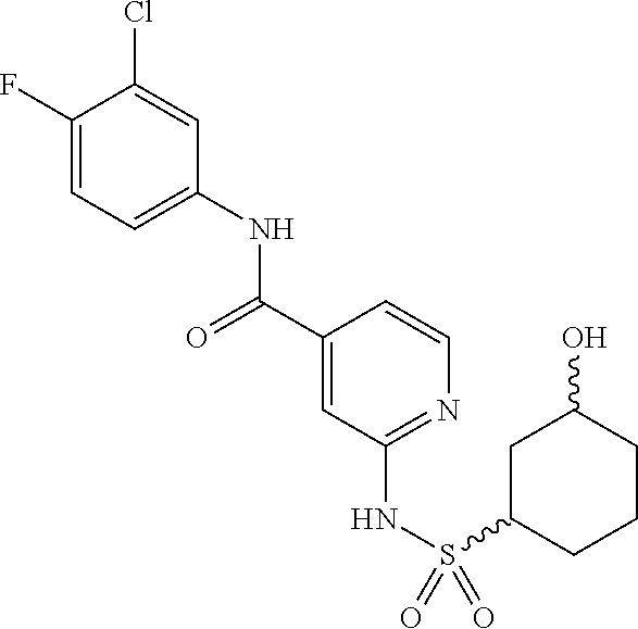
C1(F)=CC=C(NC(C2=CC(NS(=O)(=O)C3CCCC(O)C3)=NC=C2)=O)C=C1Cl
